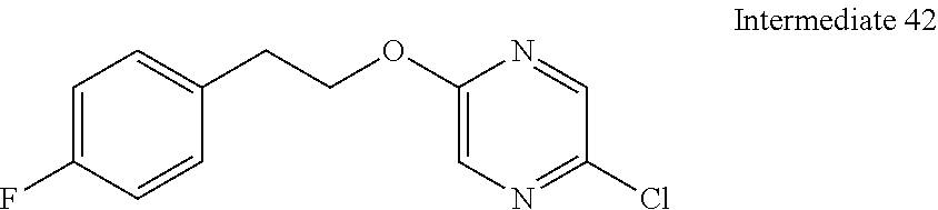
C1=C(F)C=CC(CCOC2=CN=C(Cl)C=N2)=C1
